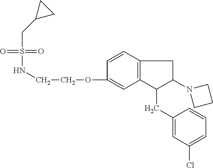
O=S(=O)(CC1CC1)NCCOC1=CC2=C(C=C1)CC(N1CCC1)C2CC1=CC(Cl)=CC=C1
